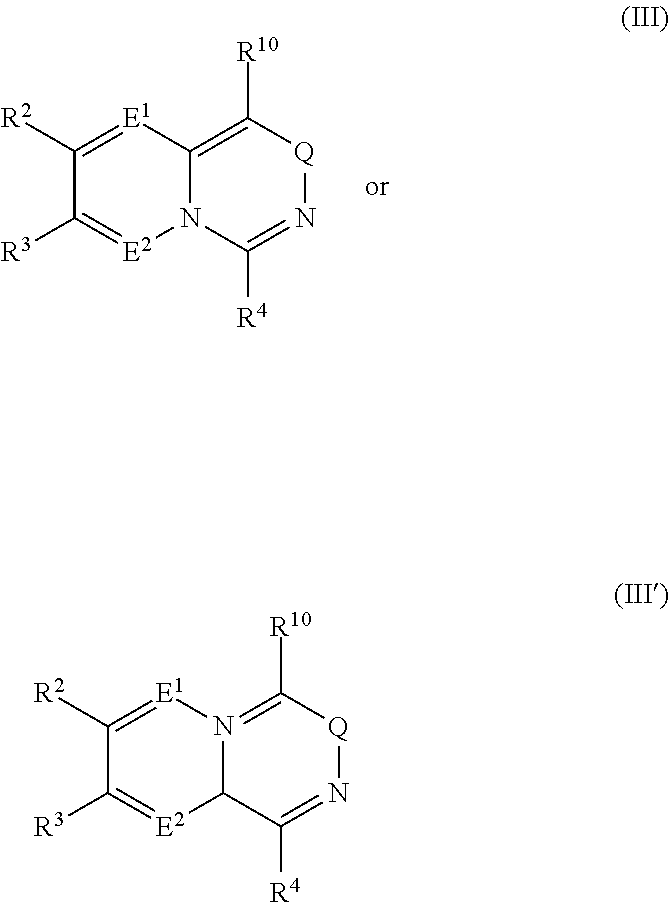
C12=C([R10])[Q]N=C([R4])N1[E2]=C([R3])C([R2])=[E1]2.N12=C([R10])[Q]N=C([R4])C1[E2]=C([R3])C([R2])=[E1]2
